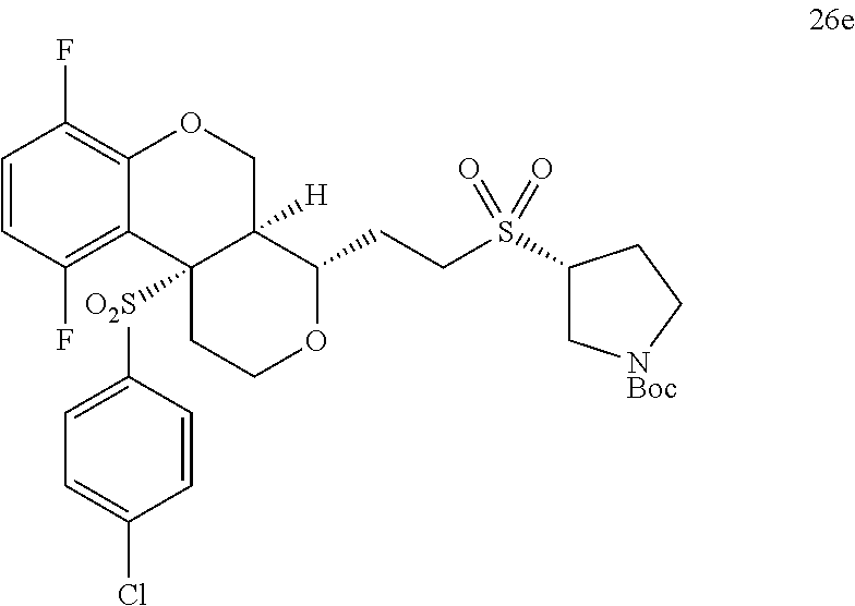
C1=CC(F)=C2C(=C1F)OCC1([H])C2([O2S]C2=CC=C(Cl)C=C2)CCOC1CCS(=O)(=O)C1CC[NBoc]C1
